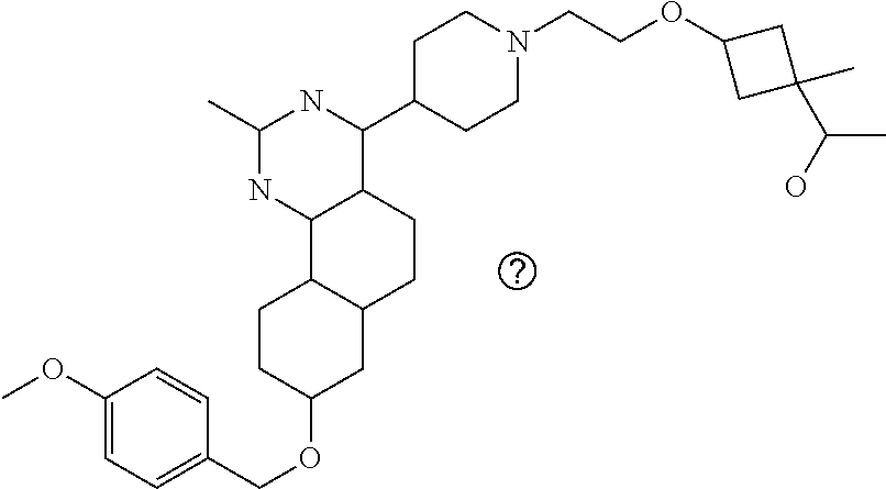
C1(OC)=CC=C(COC2CC3C(CC2)C2C(CC3)C(C3CCN(CCOC4CC(C)(C(O)C)C4)CC3)NC(C)N2)C=C1
